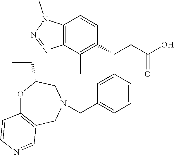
C1=C(C(CC(=O)O)C2=C(C)C3=C(C=C2)N(C)N=N3)C=CC(C)=C1CN1CC2=C(OC(CC)C1)C=CN=C2
